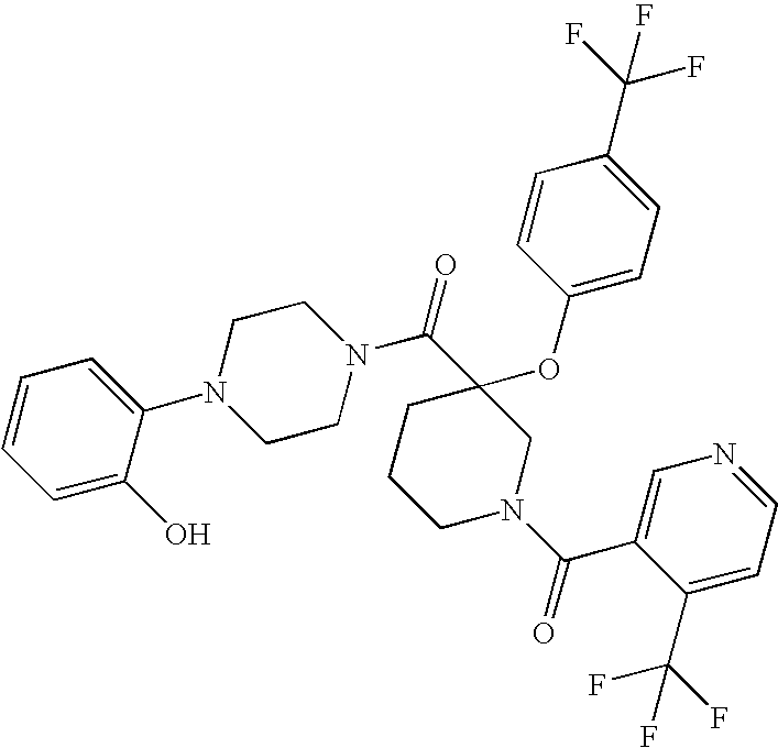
N1(C(=O)C2(OC3=CC=C(C(F)(F)F)C=C3)CCCN(C(=O)C3=CN=CC=C3C(F)(F)F)C2)CCN(C2=CC=CC=C2O)CC1
